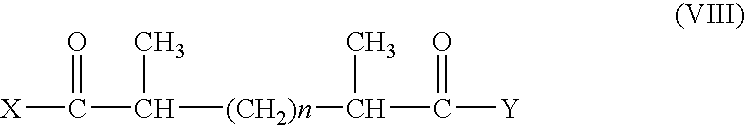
[X]C(=O)C([(CH2)n]C(C)C(=O)[Y])C
